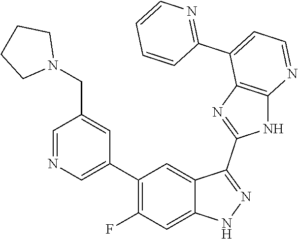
C1=NC=C(C2=C(F)C=C3C(=C2)C(C2=NC4=C(N2)N=CC=C4C2=NC=CC=C2)=NN3)C=C1CN1CCCC1
